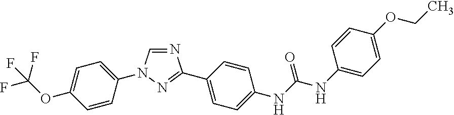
C1=CC(N2C=NC(C3=CC=C(NC(NC4=CC=C(OCC)C=C4)=O)C=C3)=N2)=CC=C1OC(F)(F)F
